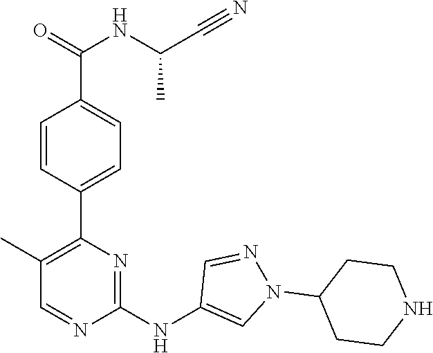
C1(C2=C(C)C=NC(NC3=CN(C4CCNCC4)N=C3)=N2)=CC=C(C(=O)NC(C#N)C)C=C1
